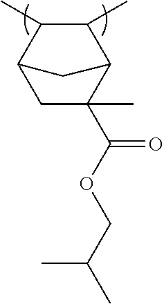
C1C(C(OCC(C)C)=O)(C)C2C(C)C(C)C1C2
